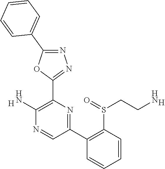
[H].C1(N)=C(C2=NN=C(C3=CC=CC=C3)O2)N=C(C2=C(S(=O)CCN)C=CC=C2)C=N1.[H]
